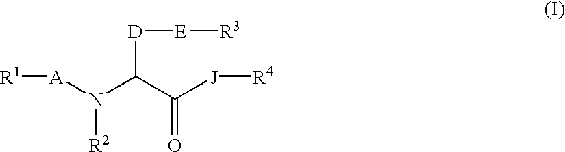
[R1][A]N([R2])C(C([J][R4])=O)[D][E][R3]
